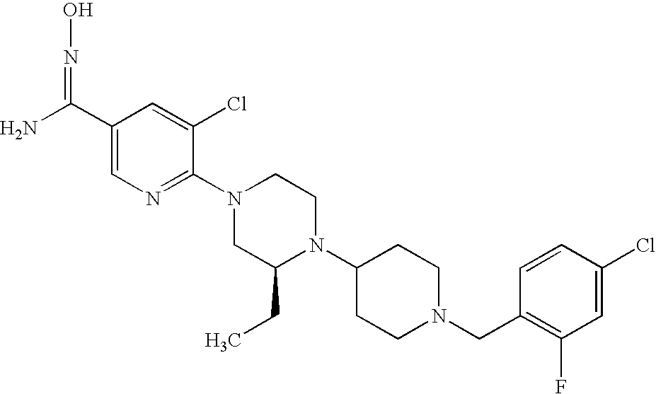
C1(Cl)=CC(F)=C(CN2CCC(N3C(CC)CN(C4=NC=C(C(N)=NO)C=C4Cl)CC3)CC2)C=C1
